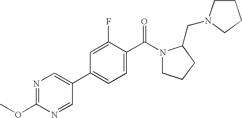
N1=C(OC)N=CC(C2=CC=C(C(N3CCCC3CN3CCCC3)=O)C(F)=C2)=C1
